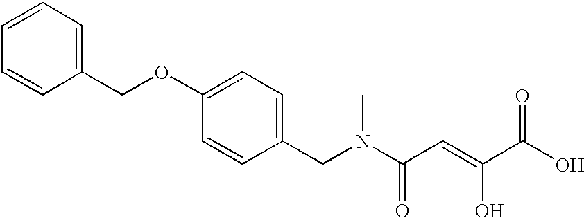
C1=CC=CC(COC2=CC=C(CN(C(C=C(C(O)=O)O)=O)C)C=C2)=C1
